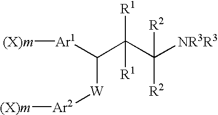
[(X)m][Ar1]C(C(C([NR3R3])([R2])[R2])([R1])[R1])[W][Ar2][(X)m]
